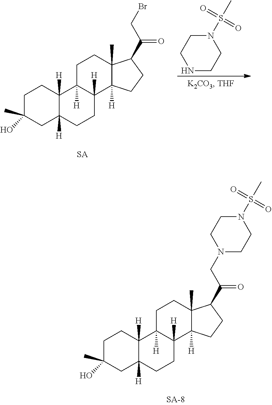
C1C(O)(C)CC2([H])C([H])(C1)C1([H])C([H])(CC2)C2([H])C(C)(CC1)C(C(CBr)=O)CC2.N1CCN(S(C)(=O)=O)CC1.C1C(O)(C)CC2([H])C([H])(C1)C1([H])C([H])(CC2)C2([H])C(C)(CC1)C(C(CN1CCN(S(C)(=O)=O)CC1)=O)CC2
